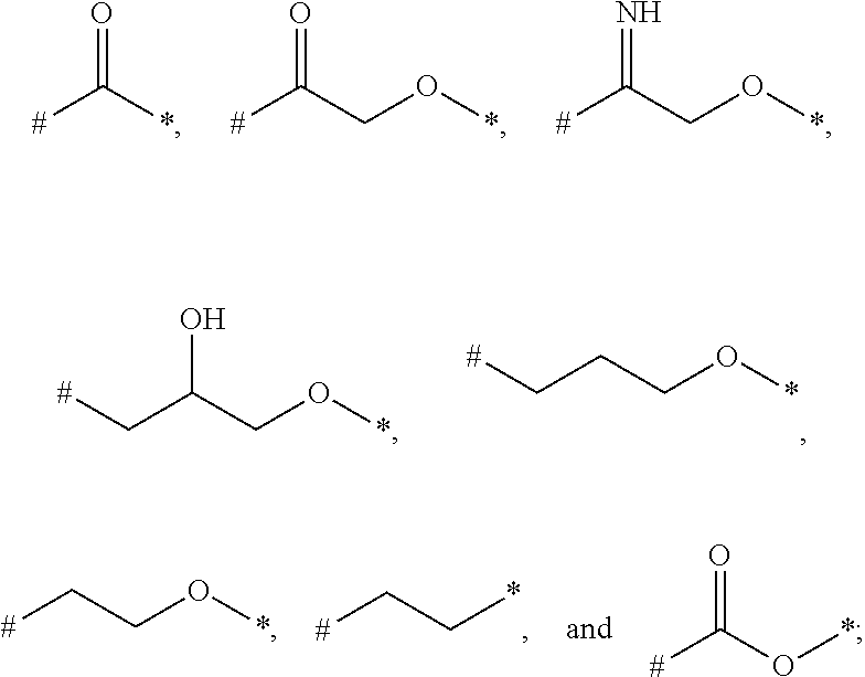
OC(C[#])CO*.C(C[#])CO*.C([#])C*.C([#])CO*.C([#])(O*)=O.O=C(*)[#].O=C([#])CO*.N=C([#])CO*
